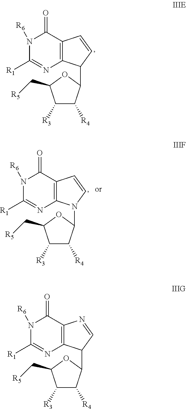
N1([R6])C([R1])=NC2=C(C1=O)C=CC2C1C([R4])C([R3])C(C[R5])O1.N1([R6])C([R1])=NC2=C(C1=O)C=CN2C1C([R4])C([R3])C(C[R5])O1.N1([R6])C([R1])=NC2=C(C1=O)N=CC2C1C([R4])C([R3])C(C[R5])O1
